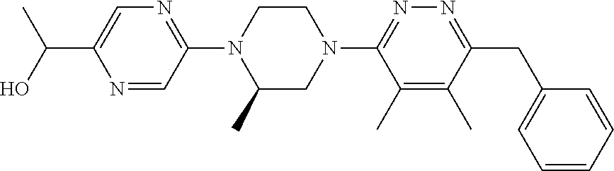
N1=CC(N2C(C)CN(C3=NN=C(CC4=CC=CC=C4)C(C)=C3C)CC2)=NC=C1C(O)C
